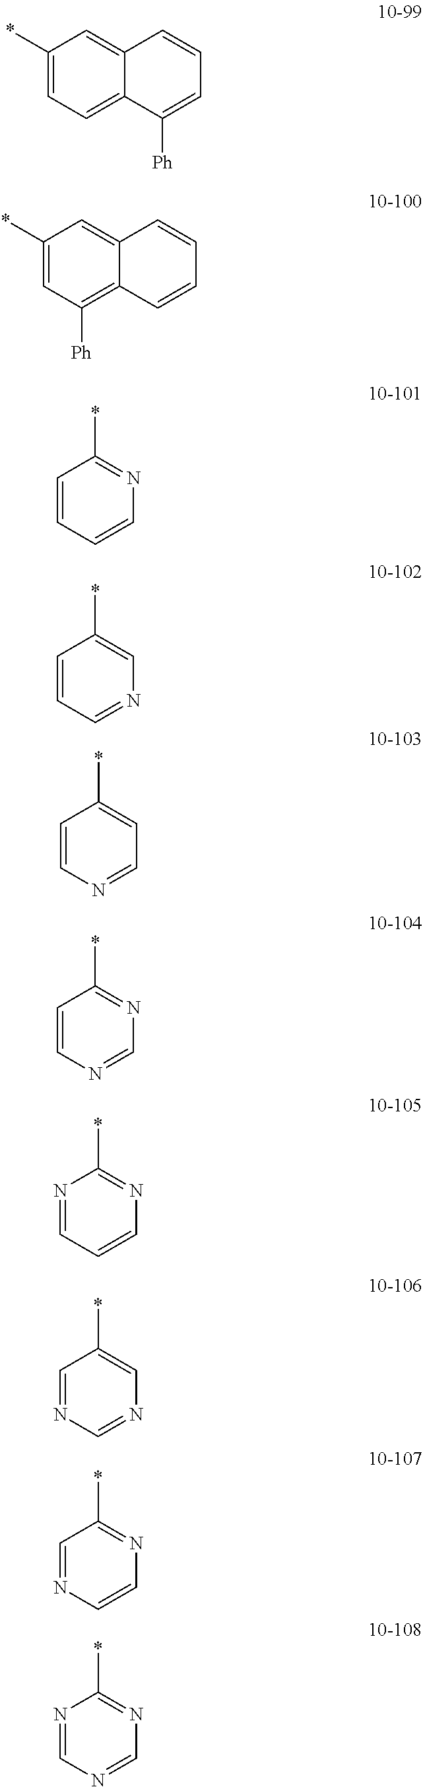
C1(*)=CC=C2C(=C1)C=CC=C2[Ph].C1(*)=CC([Ph])=C2C(=C1)C=CC=C2.C1=CC=CN=C1*.C1=CC=NC=C1*.C1=CN=CC=C1*.C1=CN=CN=C1*.N1=CC=CN=C1*.C1=NC=NC=C1*.C1=NC=CN=C1*.N1=CN=CN=C1*
